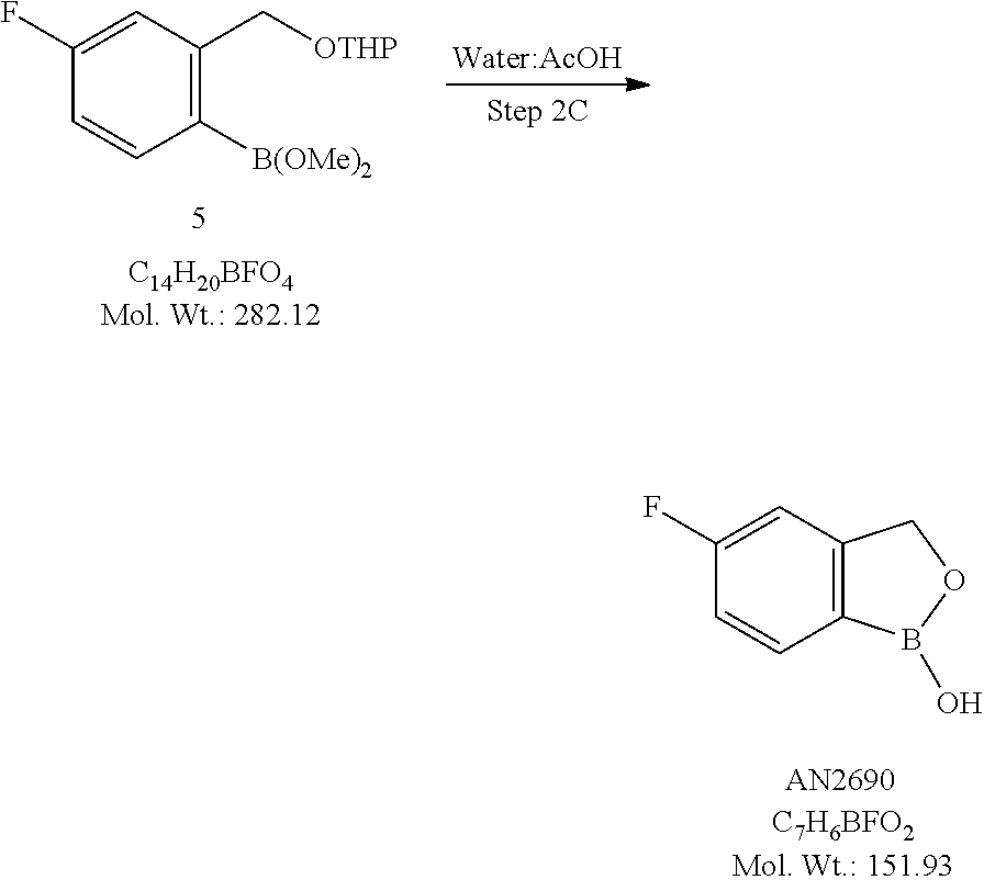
C1(F)=CC(C[OTHP])=C([B(OMe)2])C=C1.[Water:AcOH].C1(F)=CC2=C(C=C1)B(O)OC2
